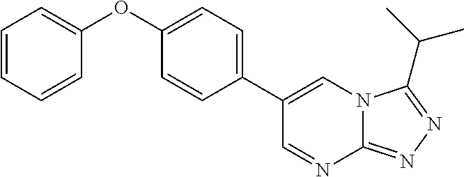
C1=CC=CC(OC2=CC=C(C3=CN4C(=NN=C4C(C)C)N=C3)C=C2)=C1
